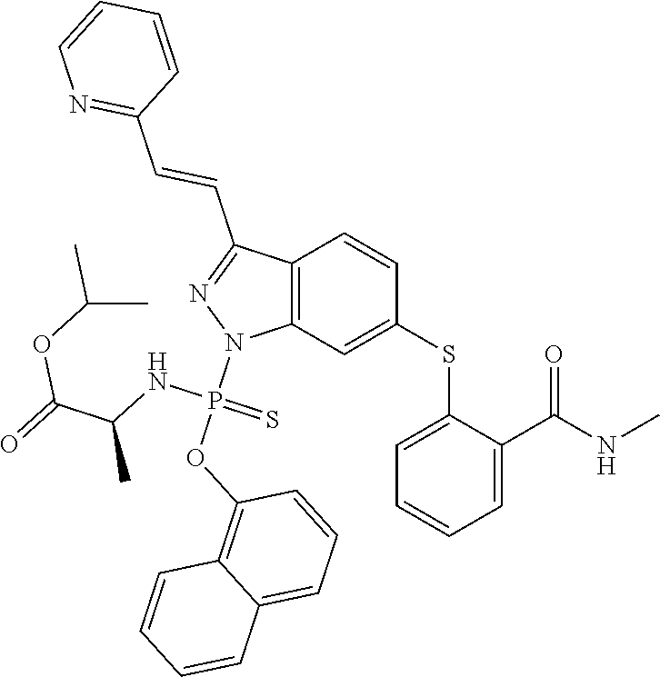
C1(SC2=CC3=C(C=C2)C(C=CC2=NC=CC=C2)=NN3P(OC2=C3C(=CC=C2)C=CC=C3)(NC(C)C(=O)OC(C)C)=S)=CC=CC=C1C(NC)=O
